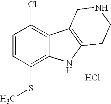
C1=CC(SC)=C2C(=C1Cl)C1=C(N2)CCNC1.Cl
